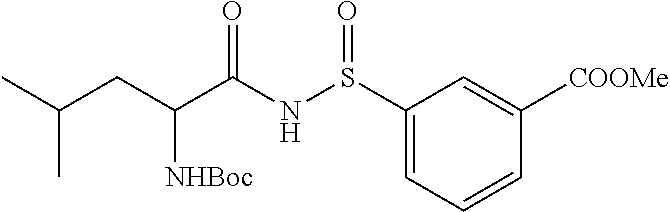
C1(S(NC(C(CC(C)C)[NHBoc])=O)=O)=CC=CC([COOMe])=C1
